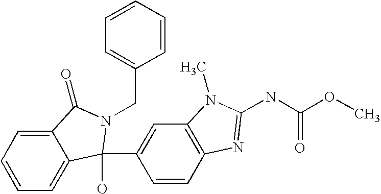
C1=CC=C2C(=C1)C(O)(C1=CC3=C(C=C1)N=C(NC(OC)=O)N3C)N(CC1=CC=CC=C1)C2=O
